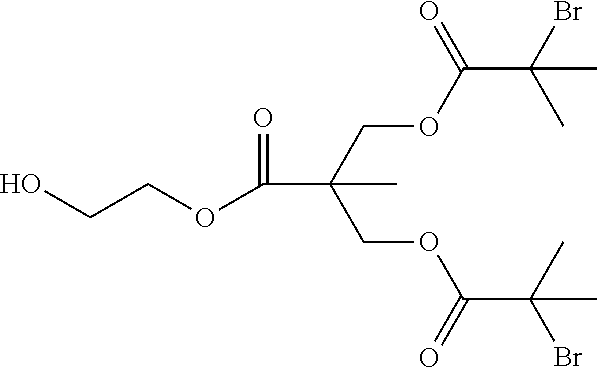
C(C(COC(C(Br)(C)C)=O)(COC(C(C)(Br)C)=O)C)(OCCO)=O
